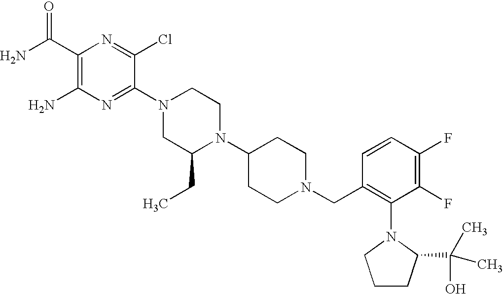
C1(C(N)=O)=C(N)N=C(N2CC(CC)N(C3CCN(CC4=C(N5CCCC5C(O)(C)C)C(F)=C(F)C=C4)CC3)CC2)C(Cl)=N1
